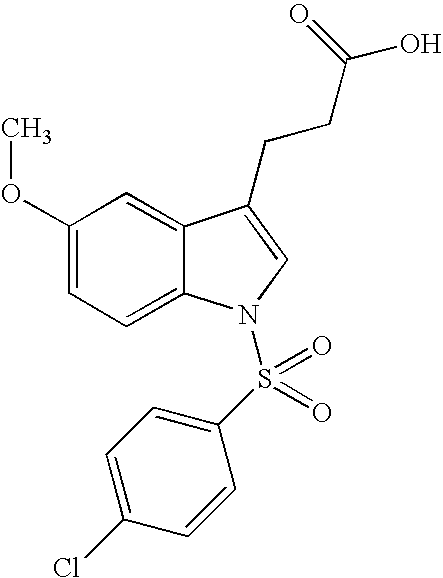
C1(OC)=CC=C2C(=C1)C(CCC(O)=O)=CN2S(C1=CC=C(Cl)C=C1)(=O)=O
